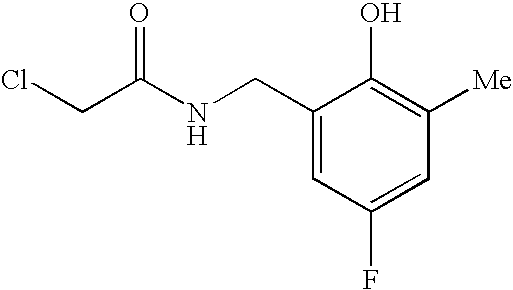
ClCC(NCC1=CC(F)=CC([Me])=C1O)=O
